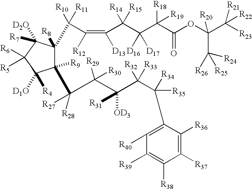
C1(C(C(C(C(C([R35])([R34])C2=C([R40])C([R39])=C([R38])C([R37])=C2[R36])([R32])[R33])([OD3])[R31])([R29])[R30])([R28])[R27])([R9])C([R8])(C([R10])([R11])C(=C([D13])C(C(C(C(OC(C([R23])([R22])[R21])(C([R24])([R26])[R25])[R20])=O)([R18])[R19])([D16])[D17])([R14])[R15])[R12])C([D2O])([R7])C([R6])([R5])C1([D1O])[R4]
